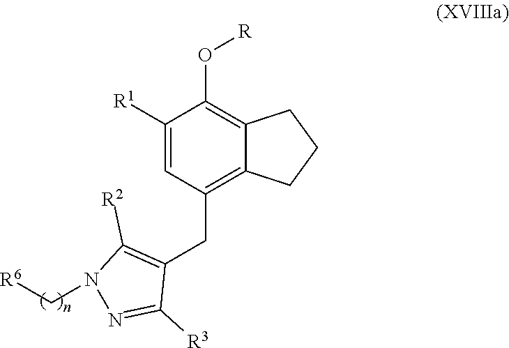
C1([R1])=CC(CC2=C([R2])N(C[R6])N=C2[R3])=C2C(=C1O[R])CCC2
